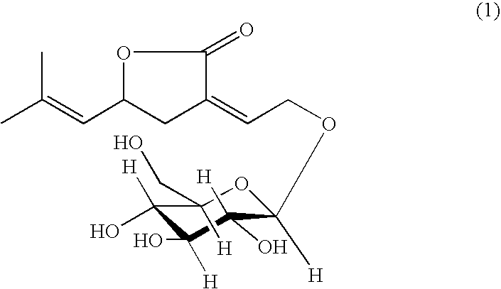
O1C(C=C(C)C)CC(=CCOC2([H])C([H])(O)C(O)([H])C([H])(O)C([H])(CO)O2)C1=O
